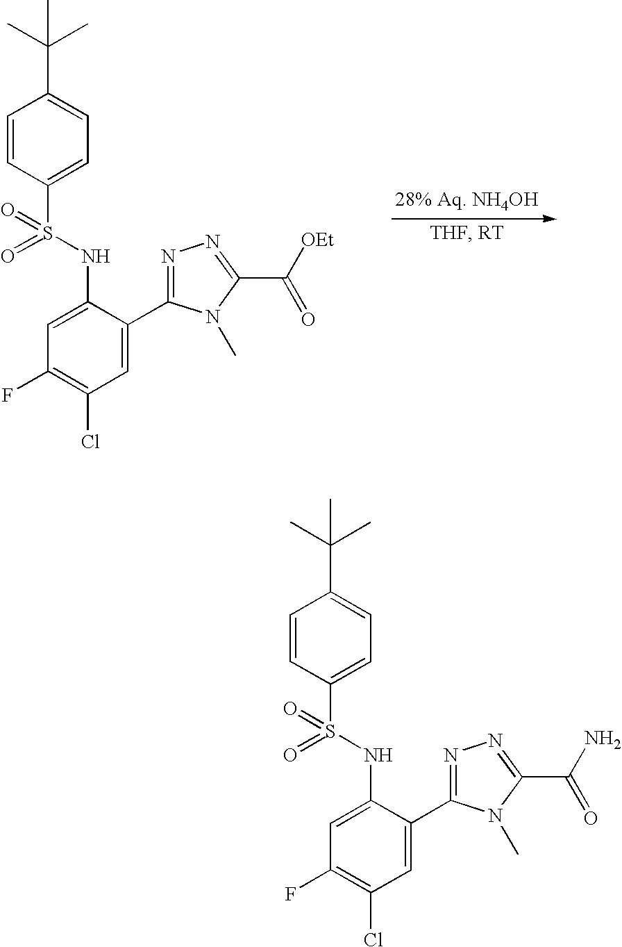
C1=CC(S(=O)(NC2=CC(F)=C(Cl)C=C2C2=NN=C(C([OEt])=O)N2C)=O)=CC=C1C(C)(C)C.C1=CC(S(=O)(NC2=CC(F)=C(Cl)C=C2C2=NN=C(C(N)=O)N2C)=O)=CC=C1C(C)(C)C
